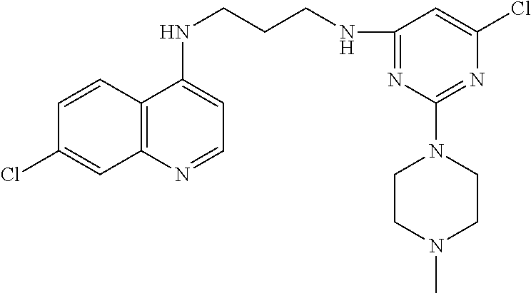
C1=CC2=C(C=C1Cl)N=CC=C2NCCCNC1=NC(N2CCN(C)CC2)=NC(Cl)=C1
